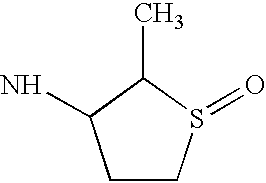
C1CS(=O)C(C)C1N
